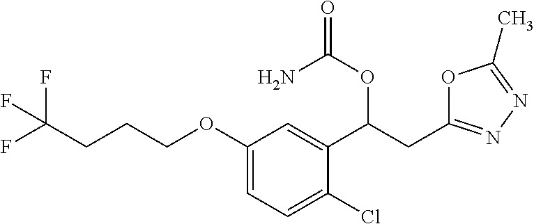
C(CCOC1=CC=C(Cl)C(C(CC2=NN=C(C)O2)OC(=O)N)=C1)C(F)(F)F
